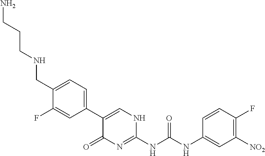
NCCCNCC1=CC=C(C2=CNC(NC(NC3=CC([NO2])=C(F)C=C3)=O)=NC2=O)C=C1F
